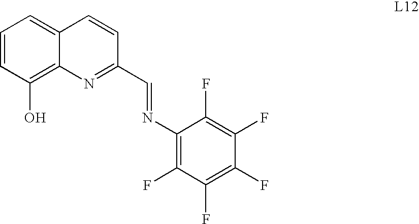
C1=CC(O)=C2C(=C1)C=CC(C=NC1=C(F)C(F)=C(F)C(F)=C1F)=N2
